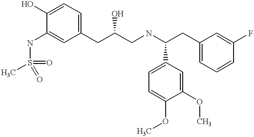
N(C1=CC(CC(CNC(CC2=CC=CC(F)=C2)C2=CC=C(OC)C(OC)=C2)O)=CC=C1O)S(C)(=O)=O
